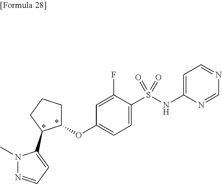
N1(C)N=CC=C1C1CCCC1OC1=CC=C(S(NC2=CC=NC=N2)(=O)=O)C(F)=C1
